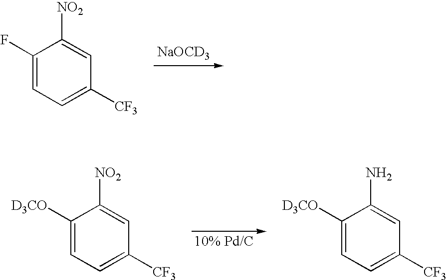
[NaOCD3].C1(F)=CC=C([CF3])C=C1[NO2].[10% Pd/C].C1([D3CO])=CC=C([CF3])C=C1[NO2].C1([D3CO])=CC=C([CF3])C=C1N
